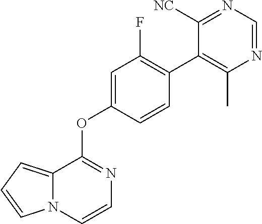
C12=CC=CN1C=CN=C2OC1=CC(F)=C(C2=C(C)N=CN=C2[NC])C=C1
